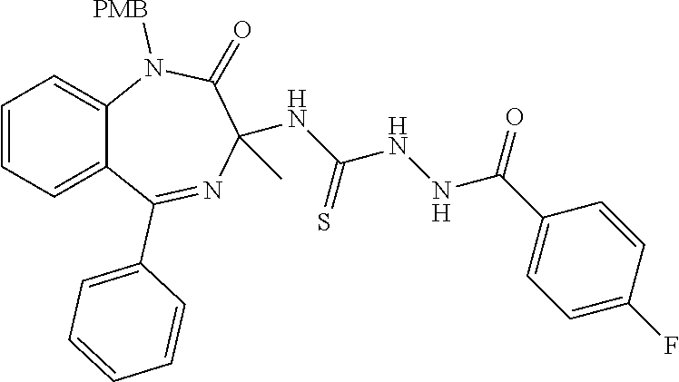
C1(NC(NNC(=O)C2=CC=C(F)C=C2)=S)(C)C(=O)N([PMB])C2=CC=CC=C2C(C2=CC=CC=C2)=N1
